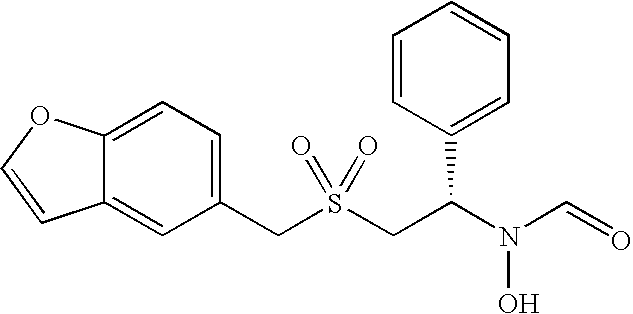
C(S(CC(N(C=O)O)C1=CC=CC=C1)(=O)=O)C1=CC=C2C(=C1)C=CO2
